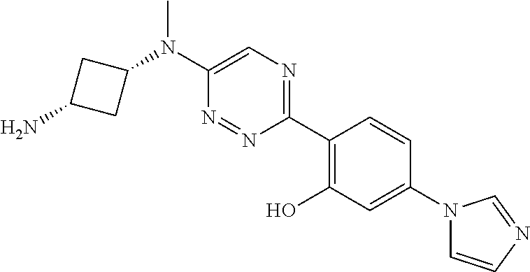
C1(N(C2=CN=C(C3=C(O)C=C(N4C=CN=C4)C=C3)N=N2)C)CC(N)C1
